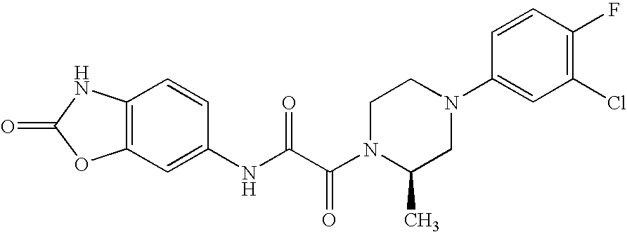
O=C1OC2=C(N1)C=CC(NC(C(N1C(C)CN(C3=CC(Cl)=C(F)C=C3)CC1)=O)=O)=C2
